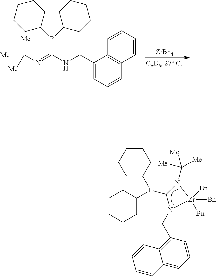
[ZrBn4].C1(CNC(=NC([Me])([Me])[Me])P(C2CCCCC2)C2CCCCC2)=CC=CC2=C1C=CC=C2.C1(P(C2CCCCC2)C2CCCCC2)N(C([Me])([Me])[Me])[Zr]([Bn])([Bn])([Bn])N1CC1=C2C(=CC=C1)C=CC=C2
